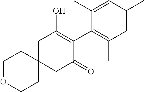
C12(CC(=O)C(C3=C(C)C=C(C)C=C3C)=C(O)C1)CCOCC2
